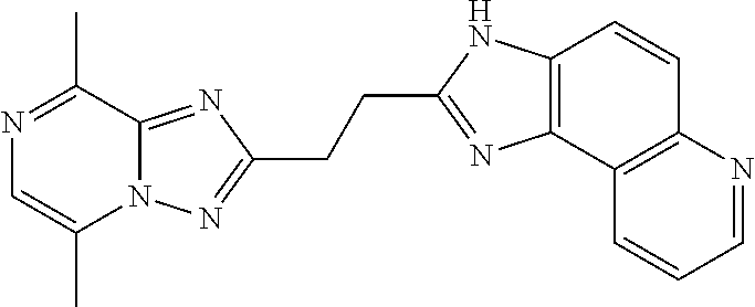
C(C1=NC2=C(N1)C=CC1=C2C=CC=N1)CC1=NN2C(C)=CN=C(C)C2=N1
